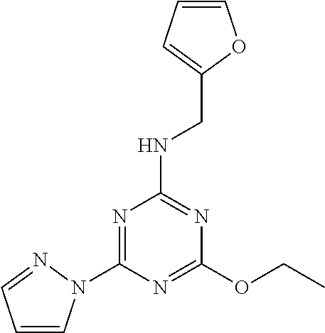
C1(OCC)=NC(N2C=CC=N2)=NC(NCC2=CC=CO2)=N1
